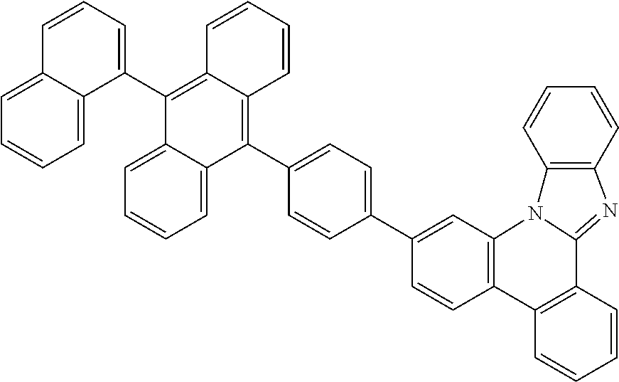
C1=CC2=C(C=C1C1=CC=C(C3=C4C(=C(C5=CC=CC6=CC=CC=C56)C5=CC=CC=C35)C=CC=C4)C=C1)N1C(=NC3=C1C=CC=C3)C1=C2C=CC=C1
